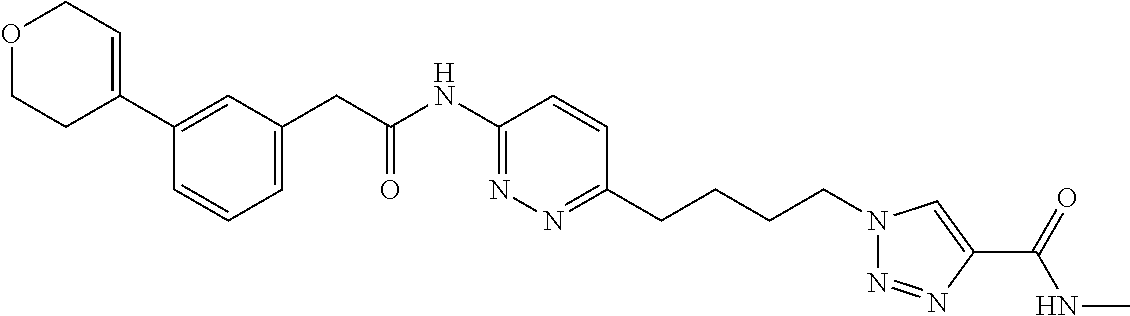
O1CCC(C2=CC(CC(NC3=NN=C(CCCCN4N=NC(C(=O)NC)=C4)C=C3)=O)=CC=C2)=CC1
